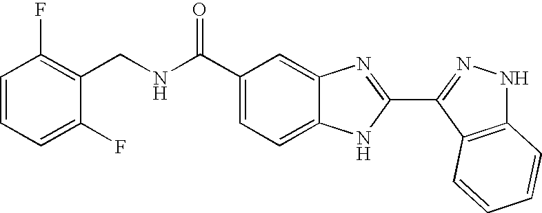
C1(C(NCC2=C(F)C=CC=C2F)=O)=CC=C2C(=C1)N=C(C1=NNC3=C1C=CC=C3)N2
